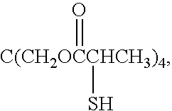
[C(CH2OCCHCH3)4](=O)S
